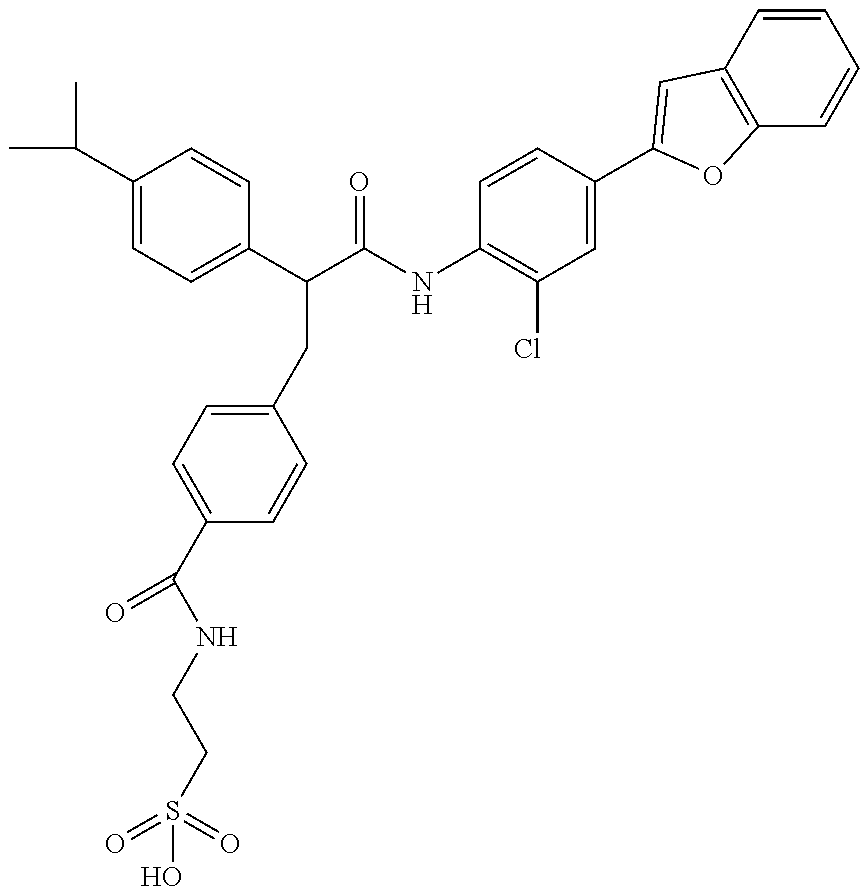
OS(CCNC(C1=CC=C(CC(C(NC2=C(Cl)C=C(C3=CC4=C(C=CC=C4)O3)C=C2)=O)C2=CC=C(C(C)C)C=C2)C=C1)=O)(=O)=O
